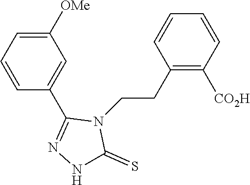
C1=C([OMe])C=C(C2=NNC(=S)N2CCC2=C([CO2H])C=CC=C2)C=C1
